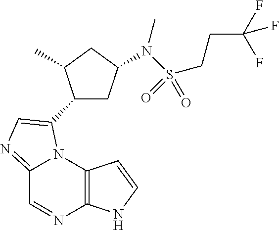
C12=NC=C(C3CC(N(S(CCC(F)(F)F)(=O)=O)C)CC3C)N1C1=C(N=C2)NC=C1
